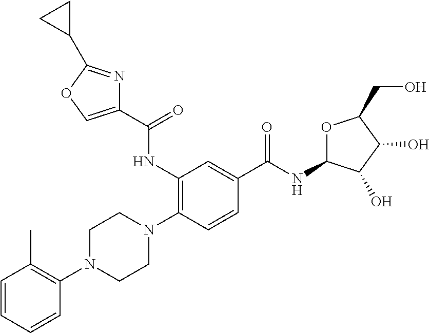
C1=CC=CC(N2CCN(C3=C(NC(C4=COC(C5CC5)=N4)=O)C=C(C(NC4OC(CO)C(O)C4O)=O)C=C3)CC2)=C1C
